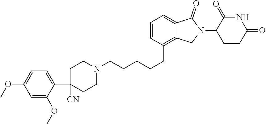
C1=CC(CCCCCN2CCC(C3=CC=C(OC)C=C3OC)([CN])CC2)=C2C(=C1)C(=O)N(C1C(=O)NC(=O)CC1)C2
